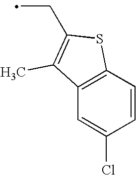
C12=C(C=C(Cl)C=C1)C(C)=C(CC)S2
